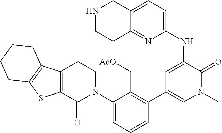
C1(C2=CN(C)C(=O)C(NC3=CC=C4C(=N3)CCNC4)=C2)=C(C[AcO])C(N2CCC3=C(C2=O)SC2=C3CCCC2)=CC=C1
